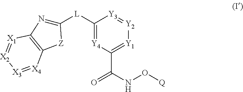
C1([L]C2=NC3=C([Z]2)[X4]=[X3][X2]=[X1]3)=[Y4]C(C(NO[Q])=O)=[Y1][Y2]=[Y3]1
